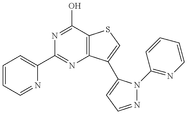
C1=CC=NC(C2=NC3=C(C(O)=N2)SC=C3C2=CC=NN2C2=NC=CC=C2)=C1
